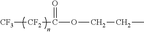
[CF3][CF2]C(OCCC)=O
